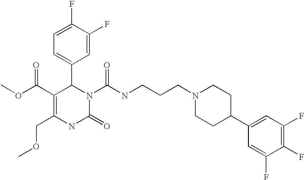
C1=C(F)C(F)=CC(C2C(C(OC)=O)=C(COC)NC(=O)N2C(NCCCN2CCC(C3=CC(F)=C(F)C(F)=C3)CC2)=O)=C1
